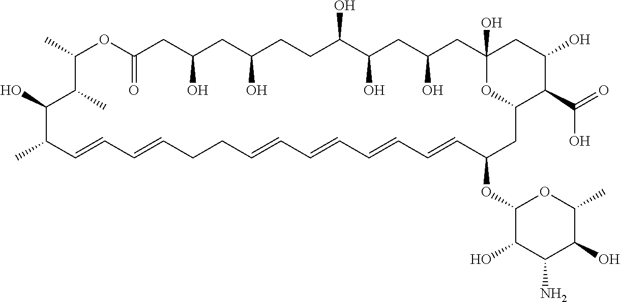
CC1OC(=O)CC(O)CC(O)CCC(O)C(O)CC(O)CC2(O)OC(CC(OC3C(O)C(N)C(O)C(C)O3)C=CC=CC=CC=CCCC=CC=CC(C)C(O)C1C)C(C(=O)O)C(O)C2
